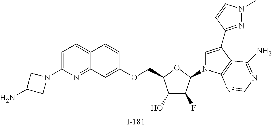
C1(O)C(F)C(N2C=C(C3=NN(C)C=C3)C3=C2N=CN=C3N)OC1COC1=CC2=NC(N3CC(N)C3)=CC=C2C=C1
